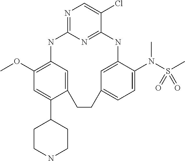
N1=C2N=C(C(Cl)=C1)NC1=CC(=CC=C1N(S(C)(=O)=O)C)CCC1=CC(=C(OC)C=C1C1CCNCC1)N2
